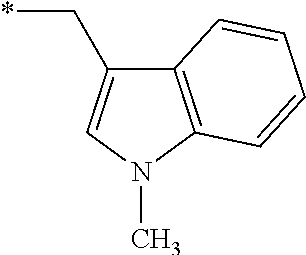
*CC1=CN(C)C2=C1C=CC=C2
